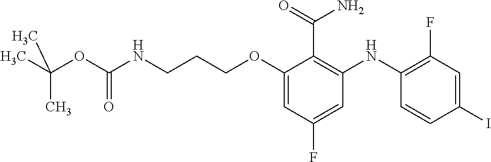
C(OC1=CC(F)=CC(NC2=C(F)C=C(I)C=C2)=C1C(N)=O)CCNC(OC(C)(C)C)=O
